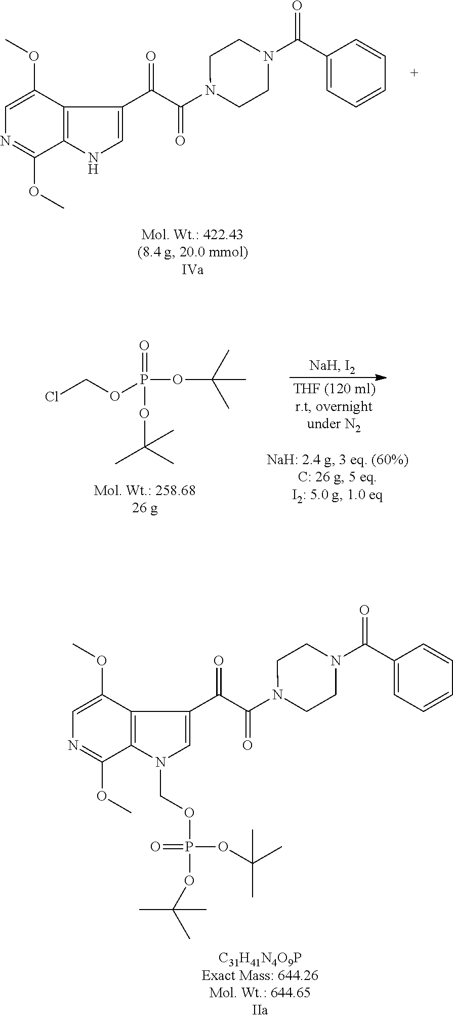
C1=C(OC)C2=C(C(OC)=N1)NC=C2C(C(N1CCN(C(C2=CC=CC=C2)=O)CC1)=O)=O.O=P(OCCl)(OC(C)(C)C)OC(C)(C)C.C1=C(OC)C2=C(C(OC)=N1)N(COP(OC(C)(C)C)(=O)OC(C)(C)C)C=C2C(C(N1CCN(C(C2=CC=CC=C2)=O)CC1)=O)=O
